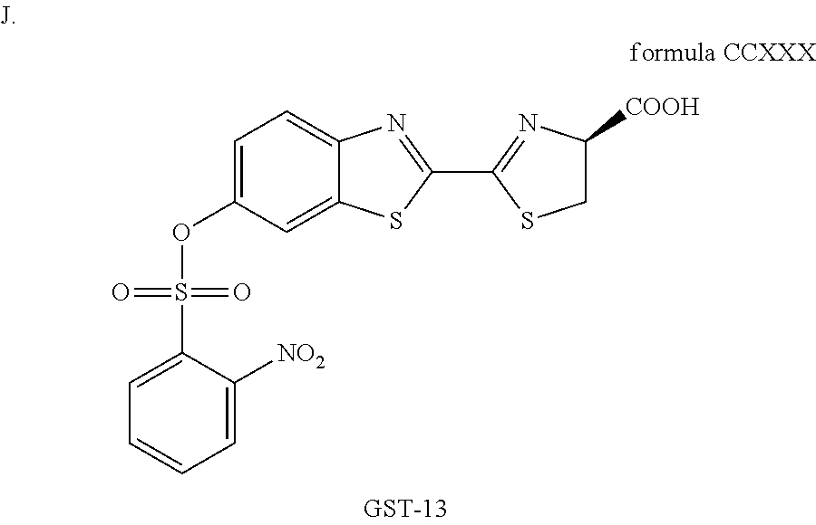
S(OC1=CC=C2C(=C1)SC(C1=NC([COOH])CS1)=N2)(=O)(=O)C1=CC=CC=C1[NO2]
